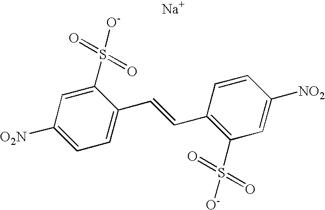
C1=C([O2N])C=C(S([O-])(=O)=O)C(C=CC2=C(S([O-])(=O)=O)C=C([NO2])C=C2)=C1.[Na]
